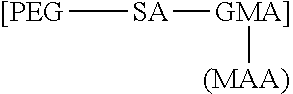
[SA]([GMA]][(MAA)])[[PEG]
